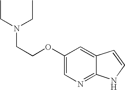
CCN(CC)CCOC1=CN=C2C(=C1)C=CN2
